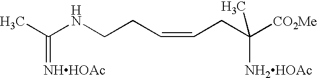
C(CC=CCC([CO2Me])(C)[NH2HOAc])NC(C)=[NHHOAc]
